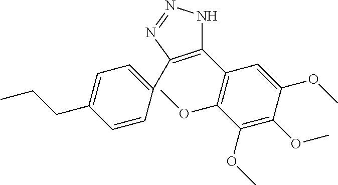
C1(C2=C(OC)C(OC)=C(OC)C(OC)=C2)=C(C2=CC=C(CCC)C=C2)N=NN1
